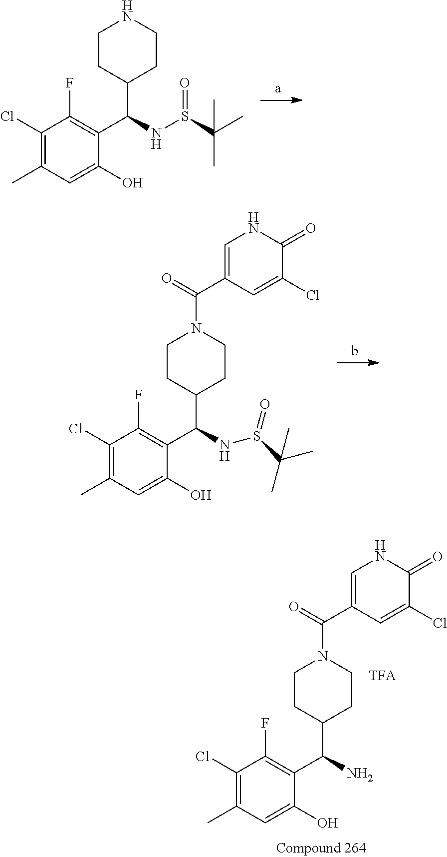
C1=C(C(N2CCC(C(C3=C(F)C(Cl)=C(C)C=C3O)N)CC2)=O)C=C(Cl)C(=O)N1.C1CC(C(NS(C(C)(C)C)=O)C2=C(F)C(Cl)=C(C)C=C2O)CCN1.C1=C(C(N2CCC(C(C3=C(F)C(Cl)=C(C)C=C3O)NS(C(C)(C)C)=O)CC2)=O)C=C(Cl)C(=O)N1
